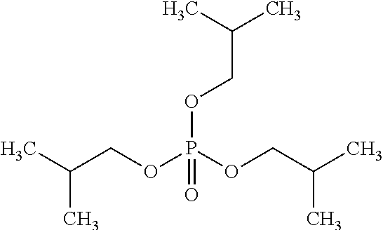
C(COP(OCC(C)C)(=O)OCC(C)C)(C)C
